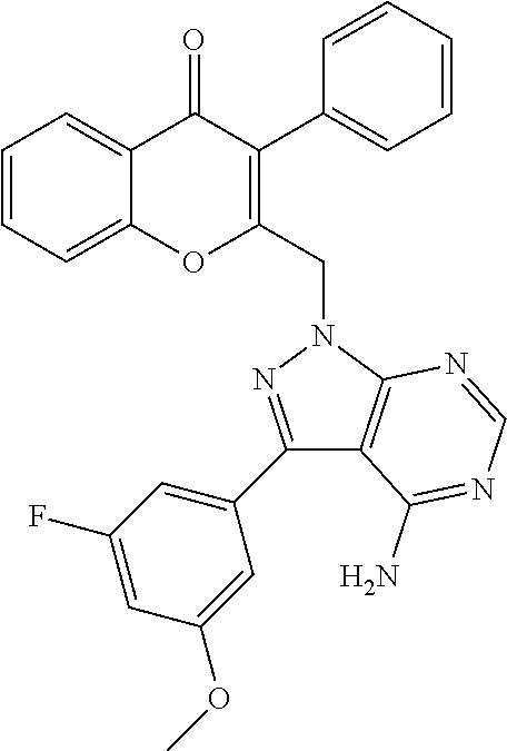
C1=CC=C2C(=C1)OC(CN1C3=C(C(N)=NC=N3)C(C3=CC(F)=CC(OC)=C3)=N1)=C(C1=CC=CC=C1)C2=O
